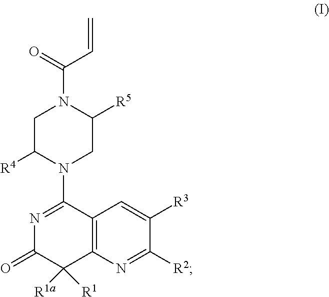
C1C([R4])N(C2=NC(=O)C([R1a])([R1])C3=C2C=C([R3])C([R2])=N3)CC([R5])N1C(=O)C=C
